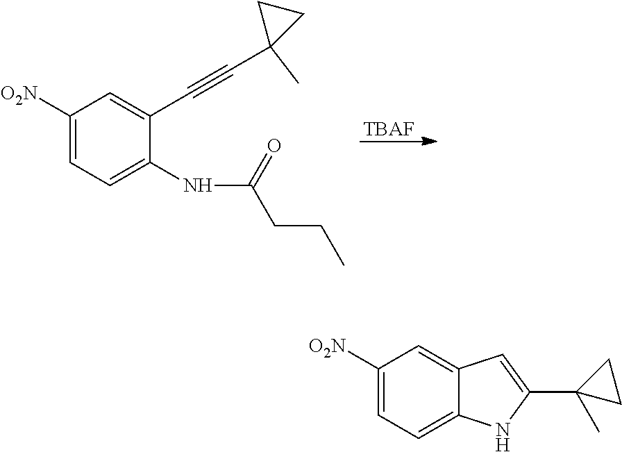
[TBAF].C1([O2N])=CC=C(NC(CCC)=O)C(C#CC2(C)CC2)=C1.C1([O2N])=CC=C2C(=C1)C=C(C1(C)CC1)N2
